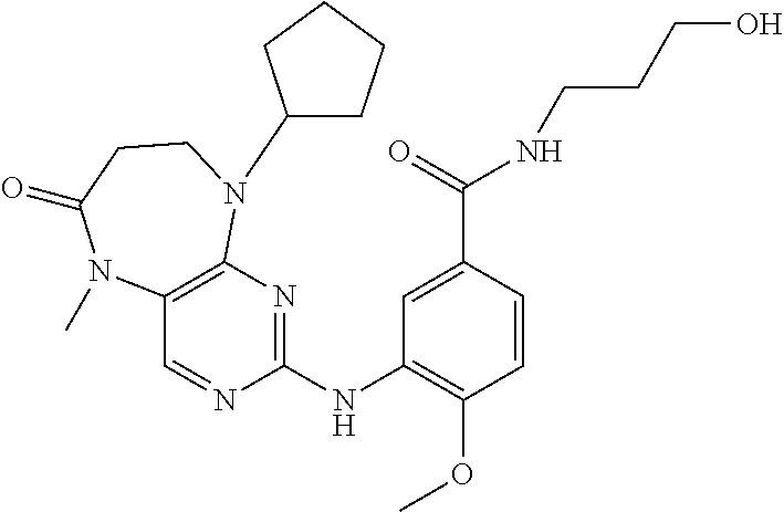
C1(NC2=NC3=C(C=N2)N(C)C(=O)CCN3C2CCCC2)=C(OC)C=CC(C(NCCCO)=O)=C1
